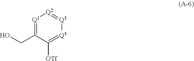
[Q1]1=C(CO)C([OTf])=[Q4][Q3]=[Q2]1
